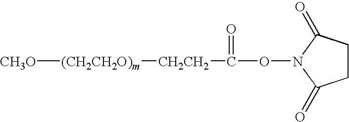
C1CC(=O)N(OC([CH2CH2][(CH2CH2O)m][CH3O])=O)C1=O
